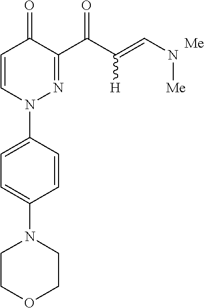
C1=C(N2CCOCC2)C=CC(N2N=C(C(C(=CN[Me])[H])=O)C(=O)C=C2)=C1
